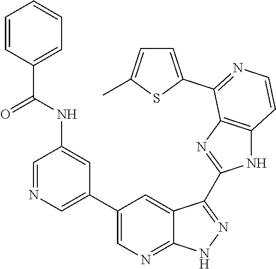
C1=NC=C(C2=CN=C3C(=C2)C(C2=NC4=C(N2)C=CN=C4C2=CC=C(C)S2)=NN3)C=C1NC(C1=CC=CC=C1)=O
